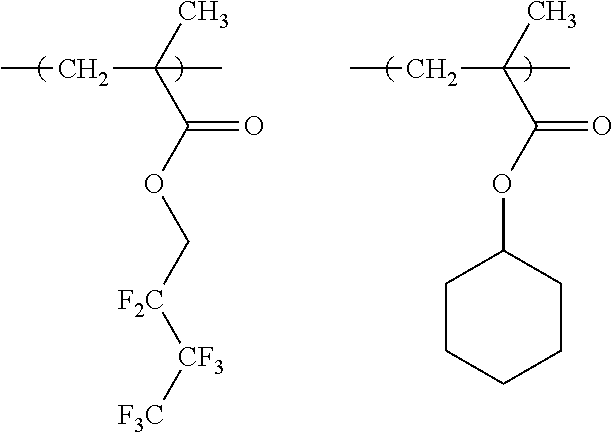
CCC(C)(C(OC[F2C][CF3][F3C])=O)C.CCC(C)(C(OC1CCCCC1)=O)C
